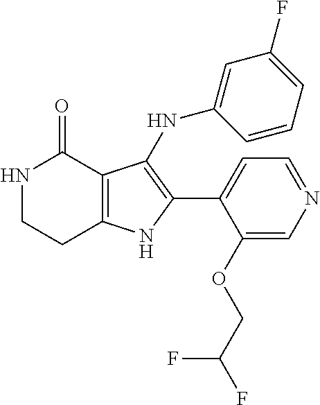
N1CCC2=C(C1=O)C(NC1=CC(F)=CC=C1)=C(C1=CC=NC=C1OCC(F)F)N2
